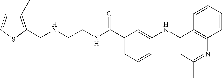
C(C1=CC=CC(NC2=CC(C)=NC3=C2C=CC=C3)=C1)(NCCNCC1=C(C)C=CS1)=O
